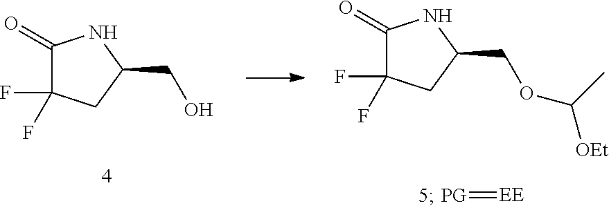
[PG]=[EE].C1(=O)C(F)(F)CC(CO)N1.C1(=O)C(F)(F)CC(COC([OEt])C)N1
